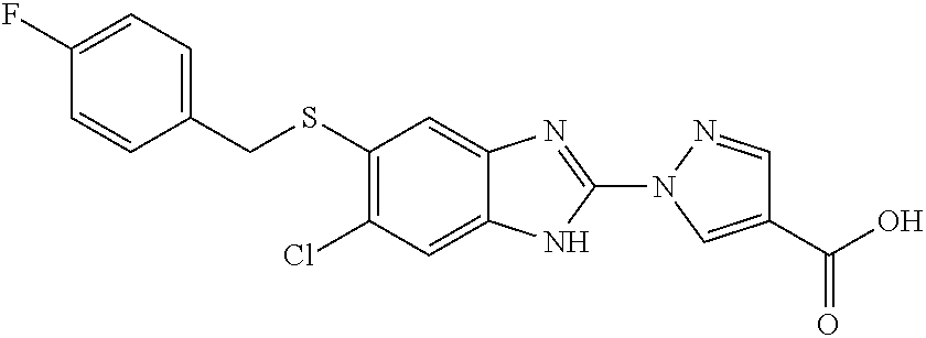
S(C1=C(Cl)C=C2C(=C1)N=C(N1C=C(C(=O)O)C=N1)N2)CC1=CC=C(F)C=C1
